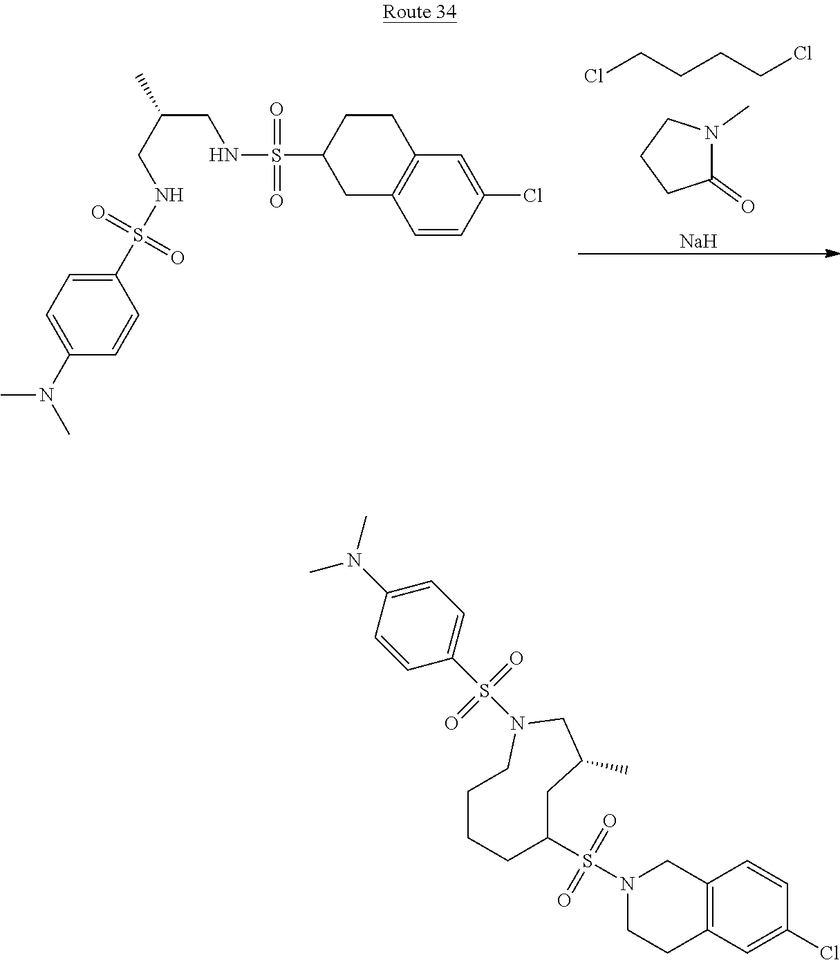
ClCCCCCl.C1(=O)N(C)CCC1.[Na].C1=C(N(C)C)C=CC(S(=O)(=O)NCC(CNS(=O)(C2CC3=C(CC2)C=C(Cl)C=C3)=O)C)=C1.C12=C(C=C(Cl)C=C1)CCN(S(=O)(=O)C1CC(C)CN(S(=O)(=O)C3=CC=C(N(C)C)C=C3)CCCC1)C2
